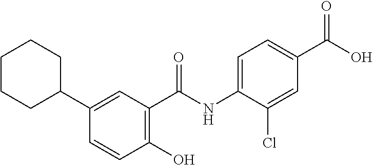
C1(C2CCCCC2)=CC(C(NC2=CC=C(C(O)=O)C=C2Cl)=O)=C(O)C=C1
